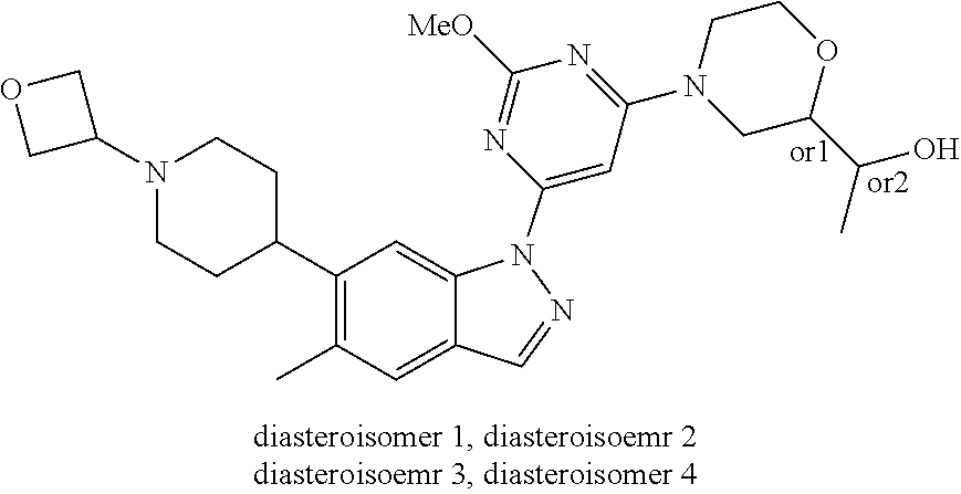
CC1=C(C2CCN(C3COC3)CC2)C=C2C(=C1)C=NN2C1=CC(N2CC(C(C)O)OCC2)=NC([MeO])=N1
